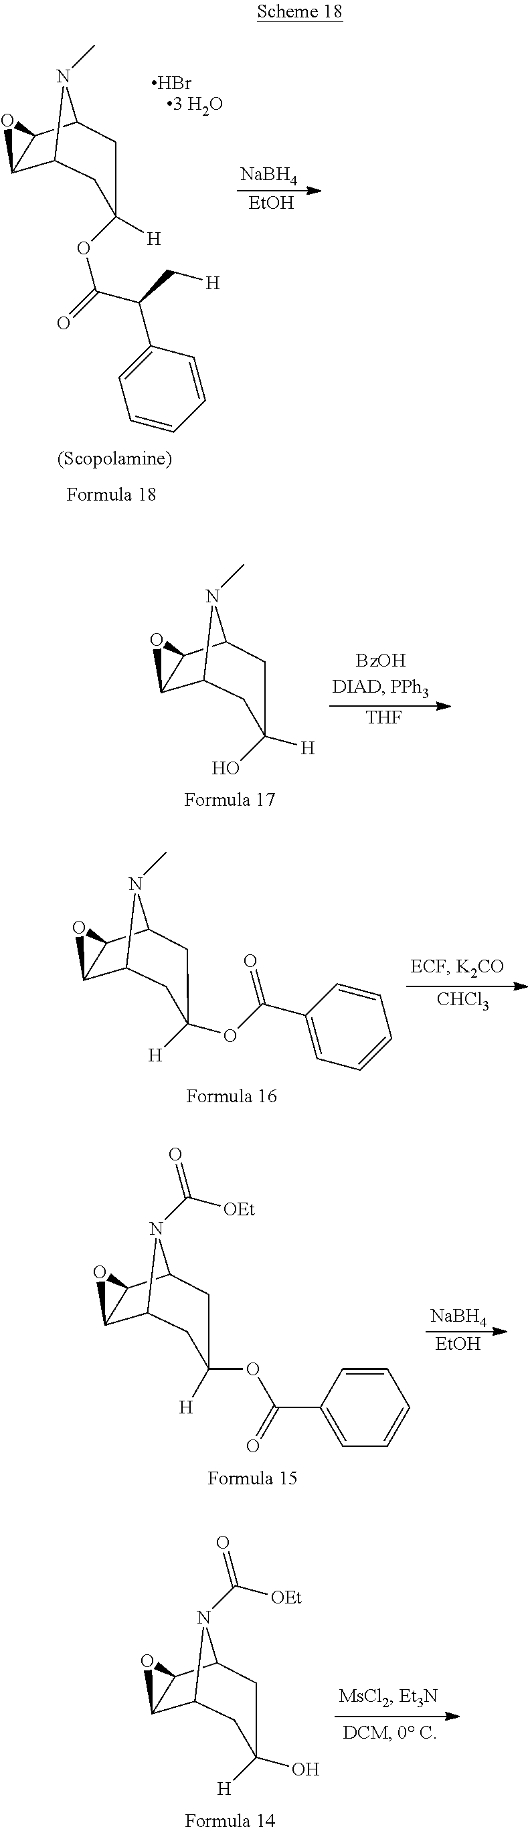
C12C(C3N(C)C1CC(OC(=O)C(C[H])C1=CC=CC=C1)([H])C3)O2.Br.[NaBH4].[EtOH].[THF].C12C(C3N(C)C1CC(O)([H])C3)O2.[CHCl3].C12C(C3N(C)C1CC([H])(OC(C1=CC=CC=C1)=O)C3)O2.[EtOH].[NaBH4].C12C(C3N(C(=O)[OEt])C1CC(OC(=O)C1=CC=CC=C1)([H])C3)O2.C12C(C3N(C(=O)[OEt])C1CC(O)([H])C3)O2
